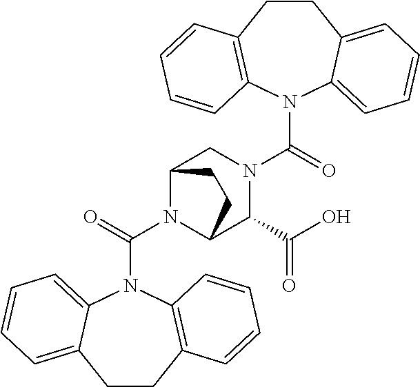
N1(C(N2C3C(C(O)=O)N(C(N4C5=CC=CC=C5CCC5=C4C=CC=C5)=O)CC2CC3)=O)C2=CC=CC=C2CCC2=C1C=CC=C2
